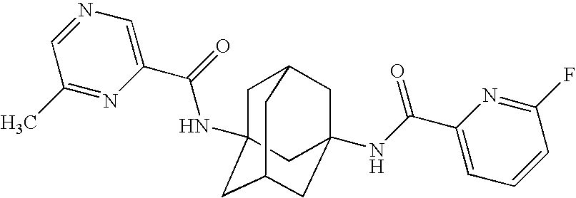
C1C2(NC(C3=CN=CC(C)=N3)=O)CC3CC(NC(C4=CC=CC(F)=N4)=O)(CC1C3)C2
